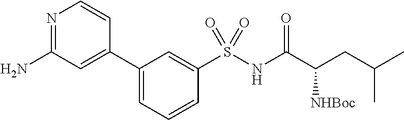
N1=C(N)C=C(C2=CC=CC(S(NC(C(CC(C)C)[NHBoc])=O)(=O)=O)=C2)C=C1
